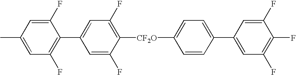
C1=C(C2=CC(F)=C(F)C(F)=C2)C=CC([CF2O]C2=C(F)C=C(C3=C(F)C=C(C)C=C3F)C=C2F)=C1
